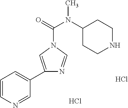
C1=CN=CC(C2=CN(C(=O)N(C3CCNCC3)C)C=N2)=C1.Cl.Cl
